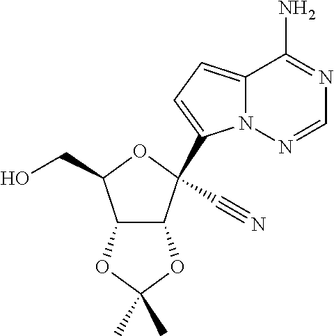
N12C(=CC=C1C1(C#N)C3C(C(CO)O1)OC(C)(C)O3)C(N)=NC=N2
